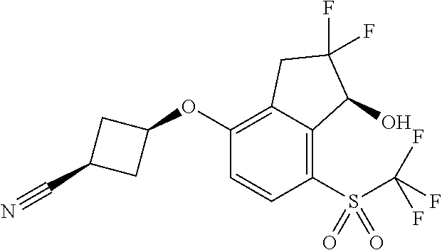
C1(OC2CC(C#N)C2)=C2C(=C(S(=O)(=O)C(F)(F)F)C=C1)C(O)C(F)(F)C2
